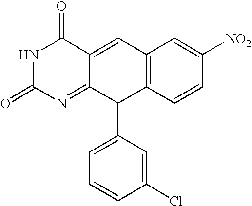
C12=C(C=CC([NO2])=C1)C(C1=CC=CC(Cl)=C1)C1=NC(=O)NC(=O)C1=C2
